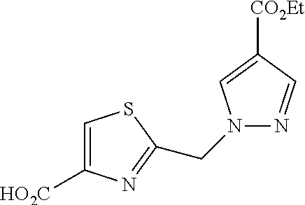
C1=C([HO2C])N=C(CN2N=CC([CO2Et])=C2)S1
